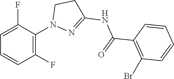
C1(C(=O)NC2=NN(C3=C(F)C=CC=C3F)CC2)=C(Br)C=CC=C1
